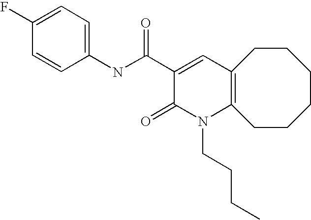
FC1=CC=C(NC(C2=CC3=C(N(CCCC)C2=O)CCCCCC3)=O)C=C1
